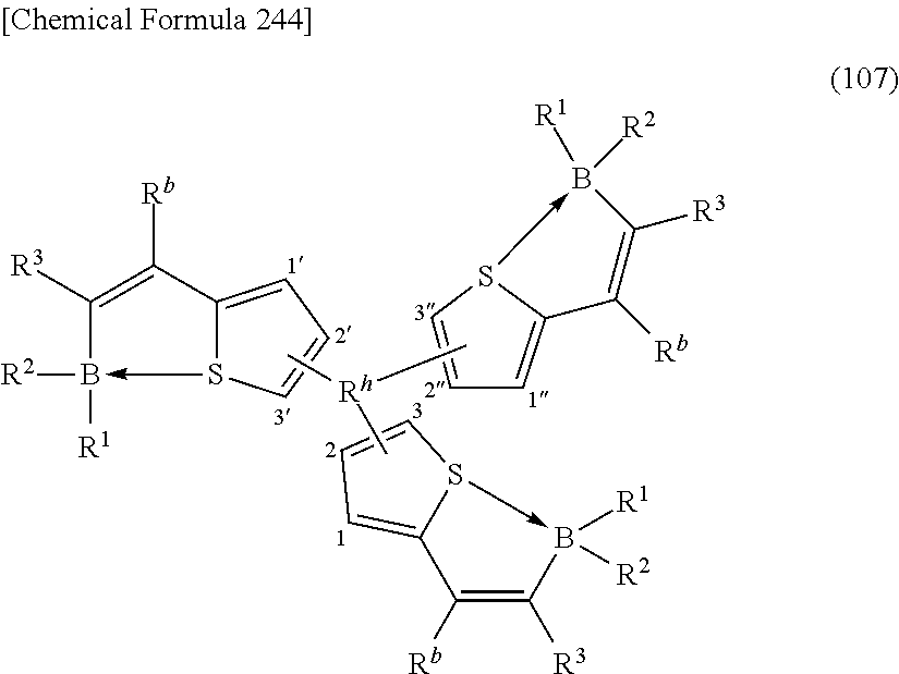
C1=C2S(->B([R1])([R2])C([R3])=C2[Rb])C=C1.C12=CC=CS1->B([R1])([R2])C([R3])=C2[Rb].C[Rh](C)C.C12=CC=CS1->B([R2])([R1])C([R3])=C2[Rb]
